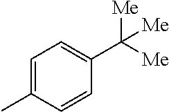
C1=C(C)C=CC(C([Me])([Me])[Me])=C1
